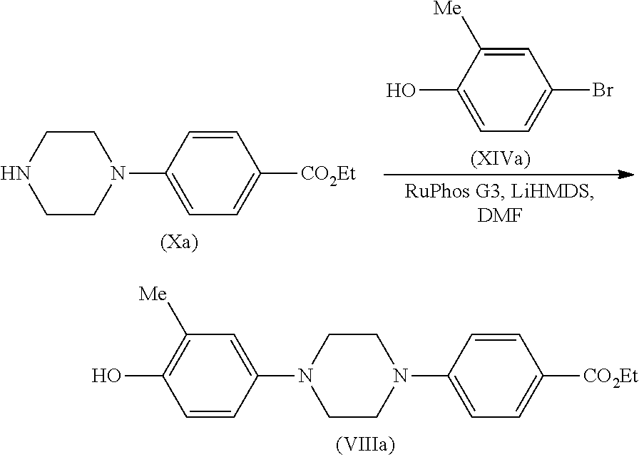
C1=CC(N2CCN(C3=CC=C([CO2Et])C=C3)CC2)=CC([Me])=C1O.C1CN(C2=CC=C([CO2Et])C=C2)CCN1.C1=C([Me])C(O)=CC=C1Br
